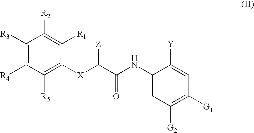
C1([R3])=C([R4])C([R5])=C([X]C([Z])C(=O)NC2=CC([G2])=C([G1])C=C2[Y])C([R1])=C1[R2]
